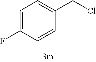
C1=C(F)C=CC(CCl)=C1
